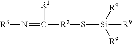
N(=C([R2]S[Si]([R9])([R9])[R9])[R1])[R3]
